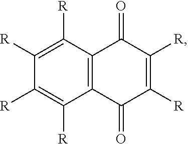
C12=C(C(=O)C([R])=C([R])C1=O)C([R])=C([R])C([R])=C2[R]
